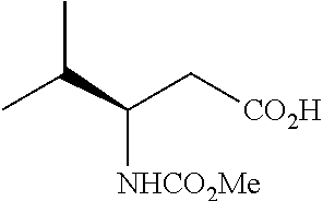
CC(C(C[CO2H])[NHCO2Me])C
